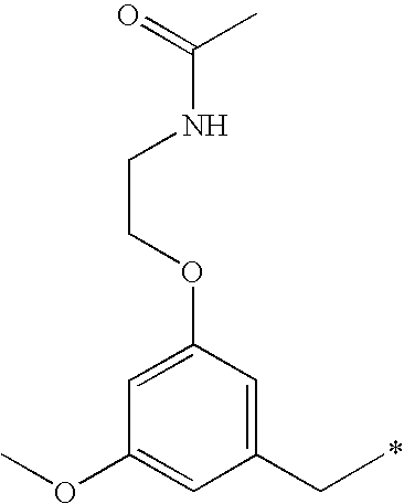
C1(CC)=CC(OCCNC(C)=O)=CC(OC)=C1
